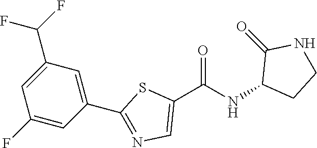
C1(C(NC2CCNC2=O)=O)=CN=C(C2=CC(C(F)F)=CC(F)=C2)S1
